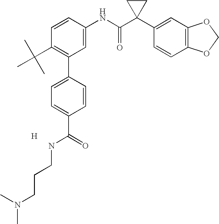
C1=CC(NC(C2(C3=CC4=C(C=C3)OCO4)CC2)=O)=CC(C2=CC=C(C(=O)NCCCN(C)C)C=C2)=C1C(C)(C)C.[H]
